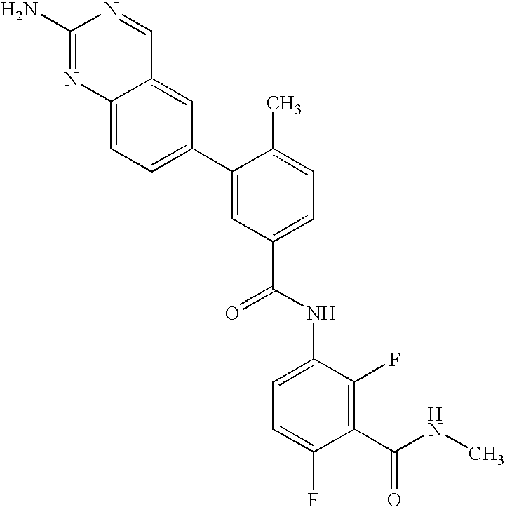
C12=CC=C(C3=CC(C(NC4=CC=C(F)C(C(NC)=O)=C4F)=O)=CC=C3C)C=C1C=NC(N)=N2
